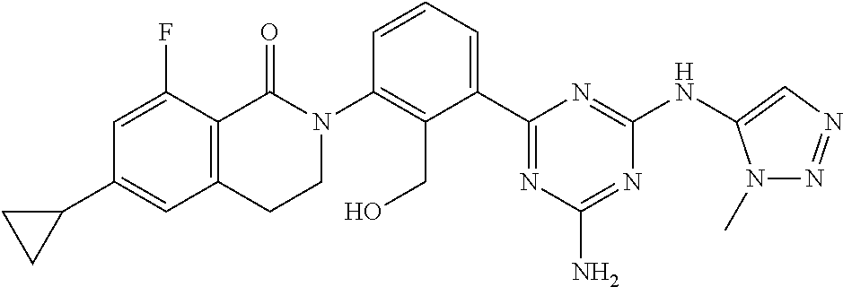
C12=C(C(=O)N(C3=C(CO)C(C4=NC(N)=NC(NC5=CN=NN5C)=N4)=CC=C3)CC1)C(F)=CC(C1CC1)=C2
